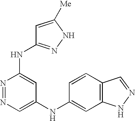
N1=NC(NC2=NNC([Me])=C2)=CC(NC2=CC3=C(C=C2)C=NN3)=C1
